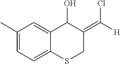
C1(C)=CC=C2C(=C1)C(O)C(=C([H])Cl)CS2
